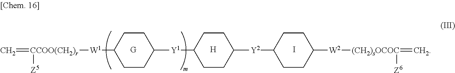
C=[CCOO(CH2)r]([W1]C1CCC([Y1]C2CCC([Y2]C3CCC([W2][(CH2)sOCOC](=C)[Z6])CC3)CC2)CC1)[Z5].[H].I
